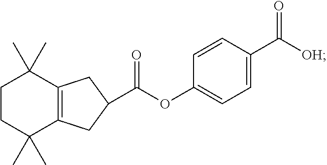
C1CC(C)(C)C2=C(C1(C)C)CC(C(OC1=CC=C(C([OH])=O)C=C1)=O)C2
